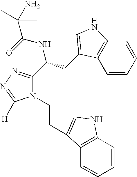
N1(CCC2=CNC3=C2C=CC=C3)C(C(CC2=CNC3=C2C=CC=C3)NC(=O)C(N)(C)C)=NN=C1[H]
